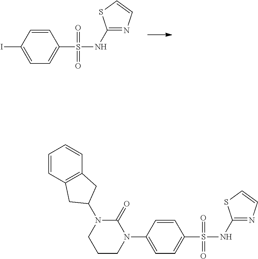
C1=CC(I)=CC=C1S(NC1=NC=CS1)(=O)=O.C1=CC(N2C(=O)N(C3CC4=C(C=CC=C4)C3)CCC2)=CC=C1S(NC1=NC=CS1)(=O)=O
